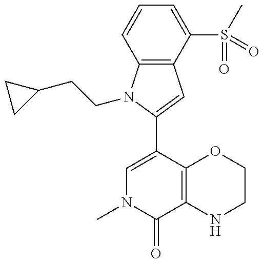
C12=C(N(CCC3CC3)C(C3=CN(C)C(=O)C4=C3OCCN4)=C1)C=CC=C2S(C)(=O)=O
